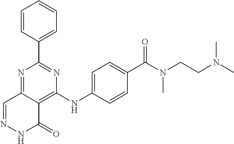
N1=C2C(=C(NC3=CC=C(C(N(CCN(C)C)C)=O)C=C3)N=C1C1=CC=CC=C1)C(=O)NN=C2
